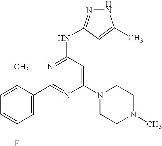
[H].C1(F)=CC=C(C)C(C2=NC(N3CCN(C)CC3)=CC(NC3=NNC(C)=C3)=N2)=C1
